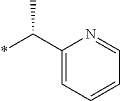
*C(C1=CC=CC=N1)C
